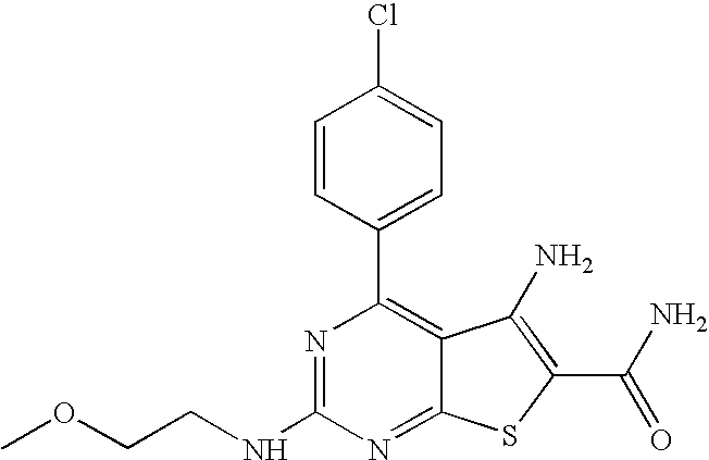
C1=CC(C2=C3C(=NC(NCCOC)=N2)SC(C(N)=O)=C3N)=CC=C1Cl
